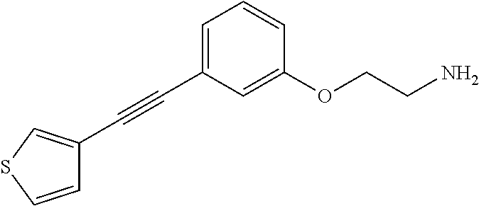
C1(C#CC2=CC=CC(OCCN)=C2)=CSC=C1
